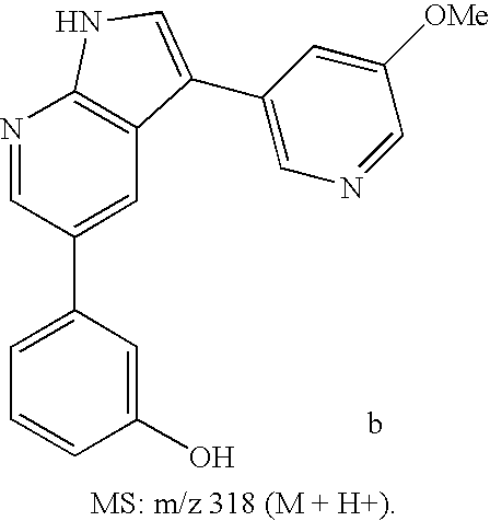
C1=C(C2=CC3=C(N=C2)NC=C3C2=CN=CC([OMe])=C2)C=C(O)C=C1
